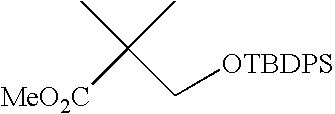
[MeO2C]C(C[OTBDPS])(C)C
